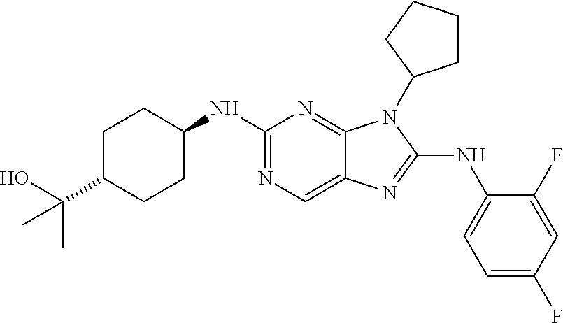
N1=C(NC2=CC=C(F)C=C2F)N(C2CCCC2)C2=NC(NC3CCC(C(O)(C)C)CC3)=NC=C12
